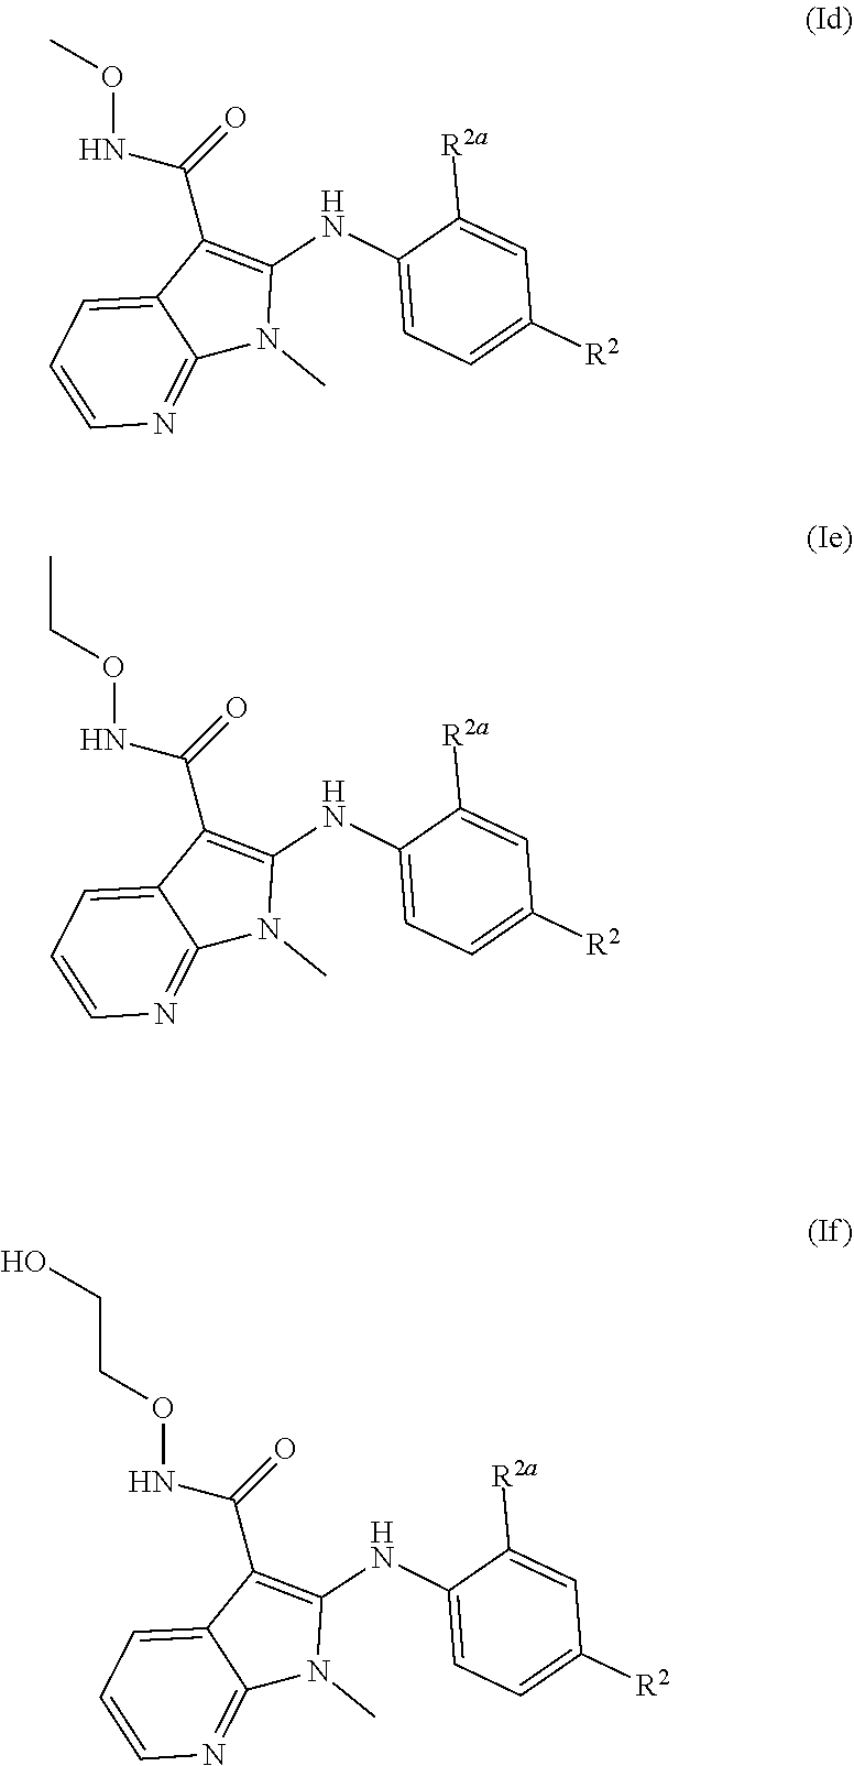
O(NC(=O)C1=C(NC2=CC=C([R2])C=C2[R2a])N(C)C2=NC=CC=C12)C.O(NC(=O)C1=C(NC2=CC=C([R2])C=C2[R2a])N(C)C2=NC=CC=C12)CC.O(NC(=O)C1=C(NC2=CC=C([R2])C=C2[R2a])N(C)C2=NC=CC=C12)CCO
